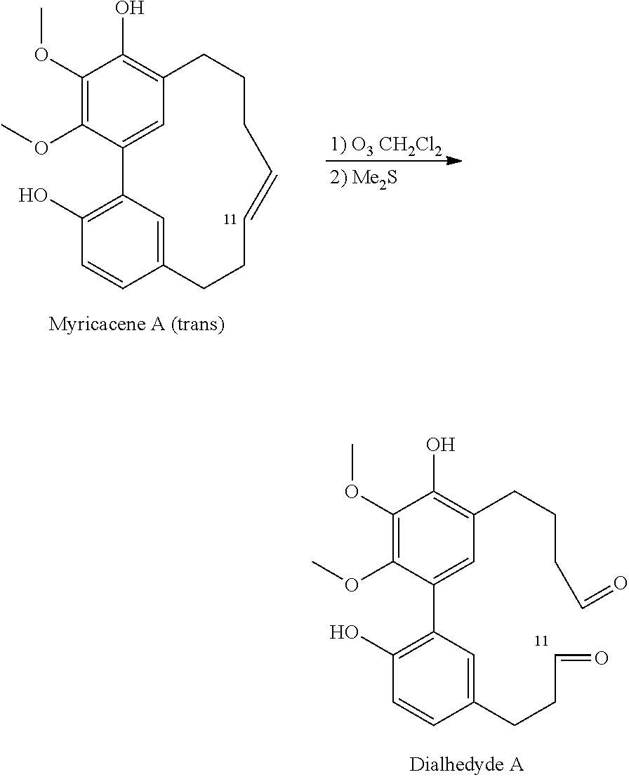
C1(OC)=C(OC)C2=CC(=C1O)CCCC=CCCC1=CC2=C(O)C=C1.[1) O3 CH2Cl2].C1(OC)=C(OC)C(C2=C(O)C=CC(CCC=O)=C2)=CC(CCCC=O)=C1O
